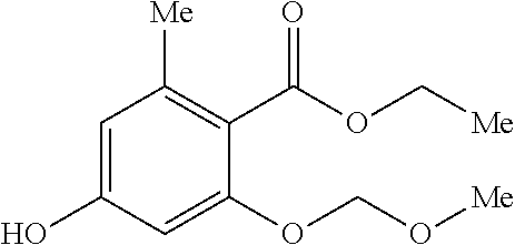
OC1=CC([Me])=C(C(OC[Me])=O)C(OCO[Me])=C1
